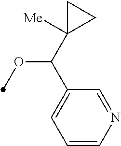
C1=CN=CC(C(C2([Me])CC2)OC)=C1
